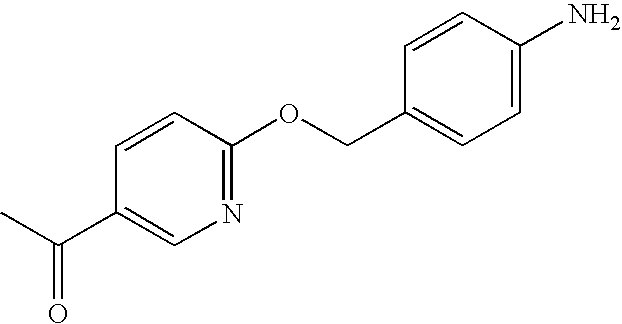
C1(C(C)=O)=CN=C(OCC2=CC=C(N)C=C2)C=C1
